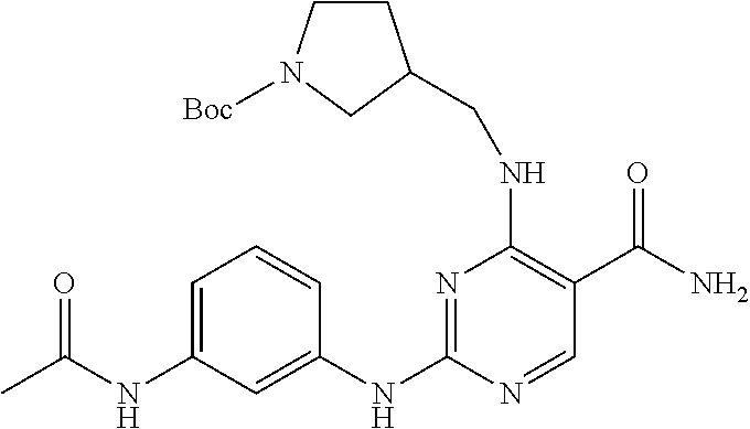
N(C1=CC=CC(NC2=NC(NCC3CCN([Boc])C3)=C(C(N)=O)C=N2)=C1)C(=O)C
